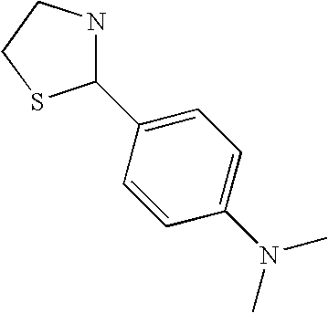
C1(C2=CC=C(N(C)C)C=C2)NCCS1
